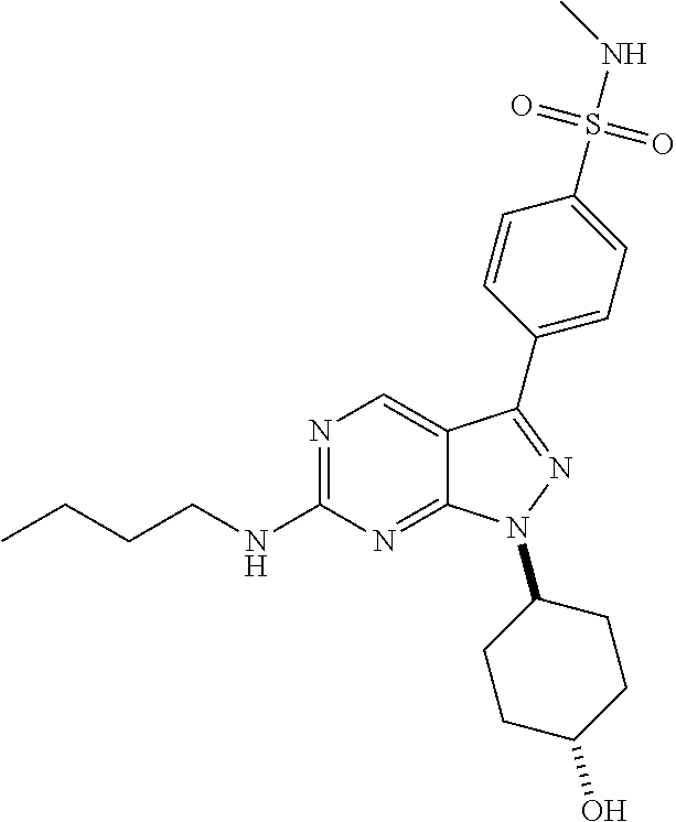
N1=C(NCCCC)N=C2C(=C1)C(C1=CC=C(S(=O)(=O)NC)C=C1)=NN2C1CCC(O)CC1
